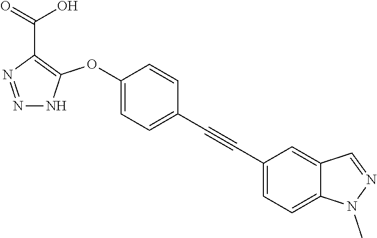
N1=NC(C(=O)O)=C(OC2=CC=C(C#CC3=CC=C4C(=C3)C=NN4C)C=C2)N1
